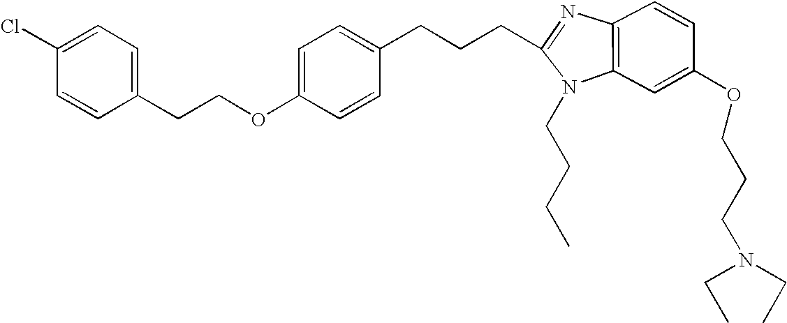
C1=C(OCCC2=CC=C(Cl)C=C2)C=CC(CCCC2=NC3=C(N2CCCC)C=C(OCCCN(CC)CC)C=C3)=C1
